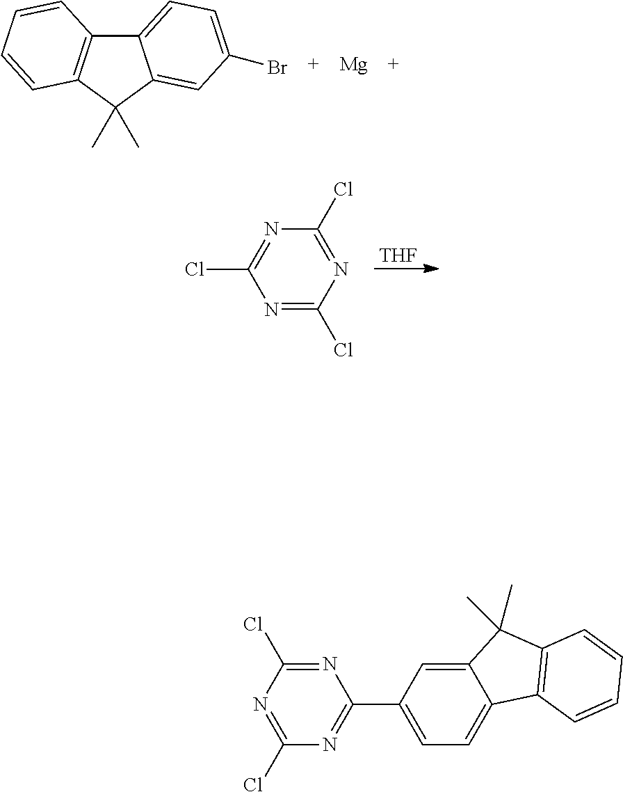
C12=CC=C(Br)C=C1C(C)(C)C1=C2C=CC=C1.[Mg].[THF].N1=C(Cl)N=C(Cl)N=C1Cl.C12=CC(C3=NC(Cl)=NC(Cl)=N3)=CC=C1C1=C(C2(C)C)C=CC=C1
